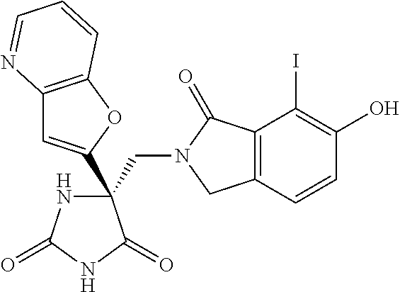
C(C1(C2=CC3=C(O2)C=CC=N3)NC(=O)NC1=O)N1CC2=C(C1=O)C(I)=C(O)C=C2
